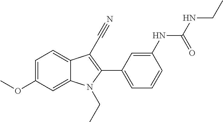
C1=C(OC)C=C2C(=C1)C(C#N)=C(C1=CC=CC(NC(NCC)=O)=C1)N2CC
